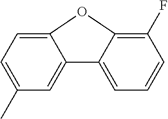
C1=C(C)C=C2C(=C1)OC1=C(F)C=CC=C21
